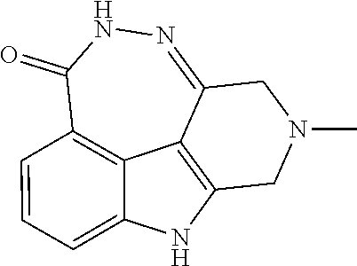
C12=NNC(=O)C3=C4C1=C(CN(C)C2)NC4=CC=C3
